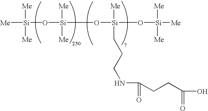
[Me][Si](O[Si](O[Si](O[Si]([Me])([Me])[Me])([Me])CCCNC(=O)CCC(O)=O)([Me])[Me])([Me])[Me]
